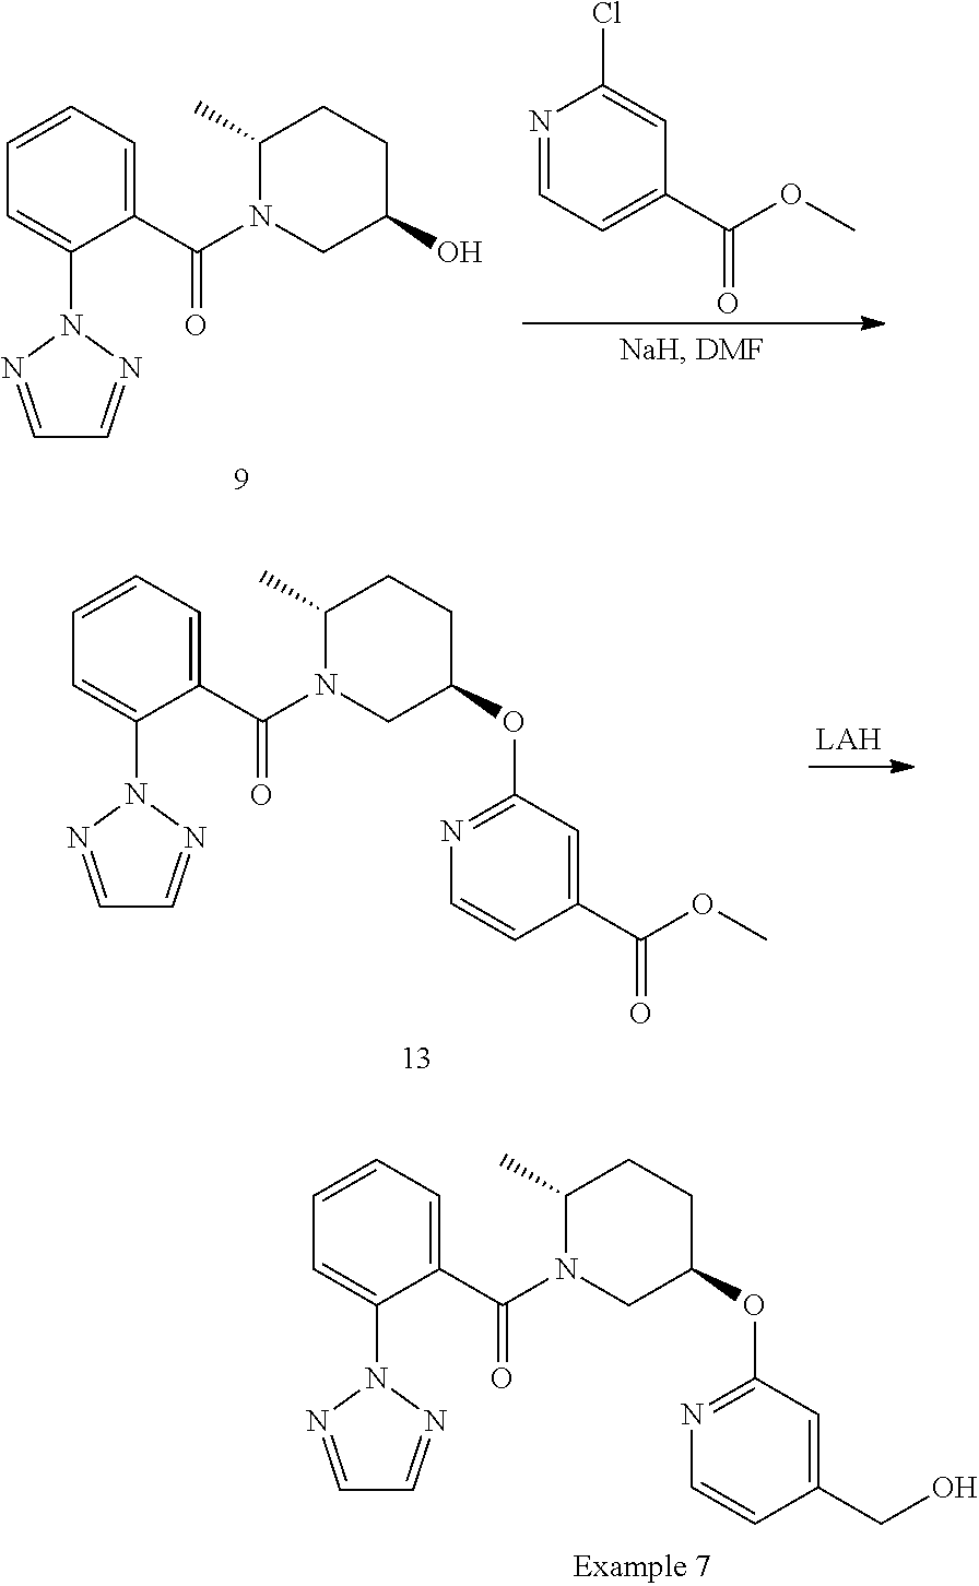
N1=CC=C(C(OC)=O)C=C1Cl.C1(C)CCC(O)CN1C(C1=CC=CC=C1N1N=CC=N1)=O.C1(C)CCC(OC2=NC=CC(C(=O)OC)=C2)CN1C(C1=CC=CC=C1N1N=CC=N1)=O.C1(C)CCC(OC2=NC=CC(CO)=C2)CN1C(C1=CC=CC=C1N1N=CC=N1)=O
